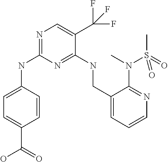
N1=C(NC2=CC=C(C(=O)O)C=C2)N=C(NCC2=CC=CN=C2N(C)S(=O)(C)=O)C(C(F)(F)F)=C1
